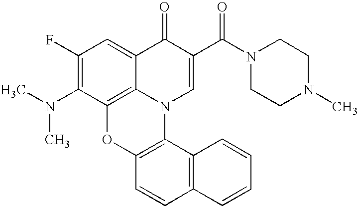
C1(F)=C(N(C)C)C2=C3C(=C1)C(=O)C(C(N1CCN(C)CC1)=O)=CN3C1=C(O2)C=CC2=C1C=CC=C2
